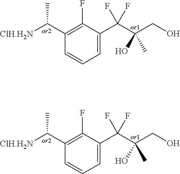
[ClH.H2N]C(C1=C(F)C(C(C(CO)(O)C)(F)F)=CC=C1)C.[ClH.H2N]C(C1=C(F)C(C(C(CO)(O)C)(F)F)=CC=C1)C
